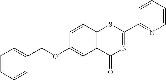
C1(COC2=CC3=C(C=C2)SC(C2=NC=CC=C2)=NC3=O)=CC=CC=C1
